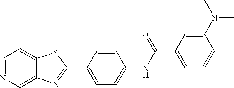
C12=CN=CC=C1SC(C1=CC=C(NC(C3=CC=CC(N(C)C)=C3)=O)C=C1)=N2
